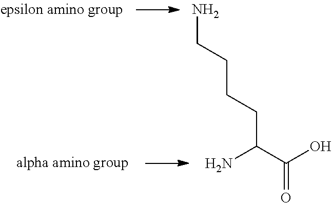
NC(C(O)=O)CCCCN
